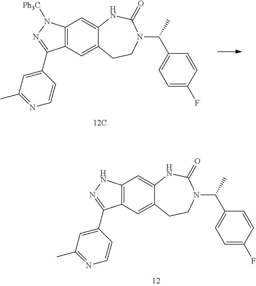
C12=C(C=C3C(=C1)NC(=O)N(C(C1=CC=C(F)C=C1)C)CC3)C(C1=CC(C)=NC=C1)=NN2[Ph3C].C12=C(C=C3C(=C1)NC(=O)N(C(C1=CC=C(F)C=C1)C)CC3)C(C1=CC(C)=NC=C1)=NN2
